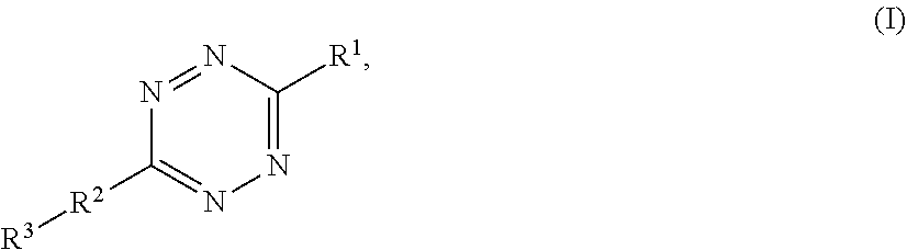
N1=C([R1])N=NC([R2][R3])=N1
